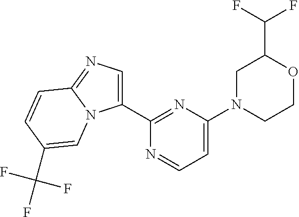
C1(C2=NC(N3CCOC(C(F)F)C3)=CC=N2)=CN=C2N1C=C(C(F)(F)F)C=C2
